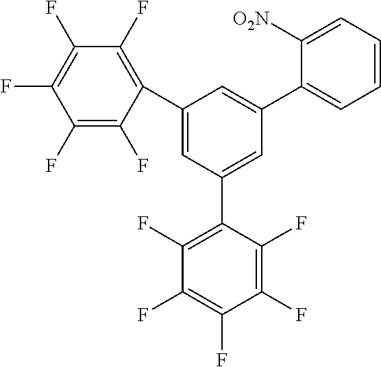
C1(F)=C(F)C(C2=CC(C3=C(F)C(F)=C(F)C(F)=C3F)=CC(C3=CC=CC=C3[O2N])=C2)=C(F)C(F)=C1F
